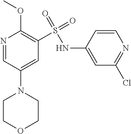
N1=C(Cl)C=C(NS(C2=C(OC)N=CC(N3CCOCC3)=C2)(=O)=O)C=C1
